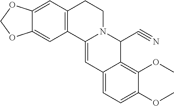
C12=C(C=C3C(=C1)OCO3)CCN1C2=CC2=CC=C(OC)C(OC)=C2C1C#N
